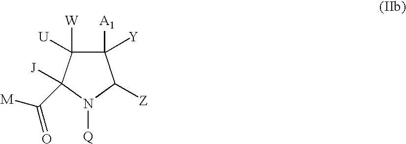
C1([A1])([Y])C([W])([U])C([J])(C([M])=O)N([Q])C1[Z]
